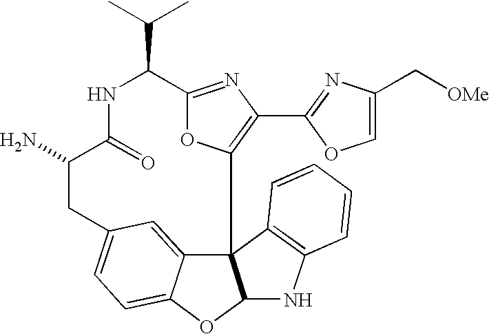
C123C4=CC(=CC=C4OC1NC1=C2C=CC=C1)CC(N)C(=O)NC(C(C)C)C1=NC(C2=NC(C[OMe])=CO2)=C3O1
